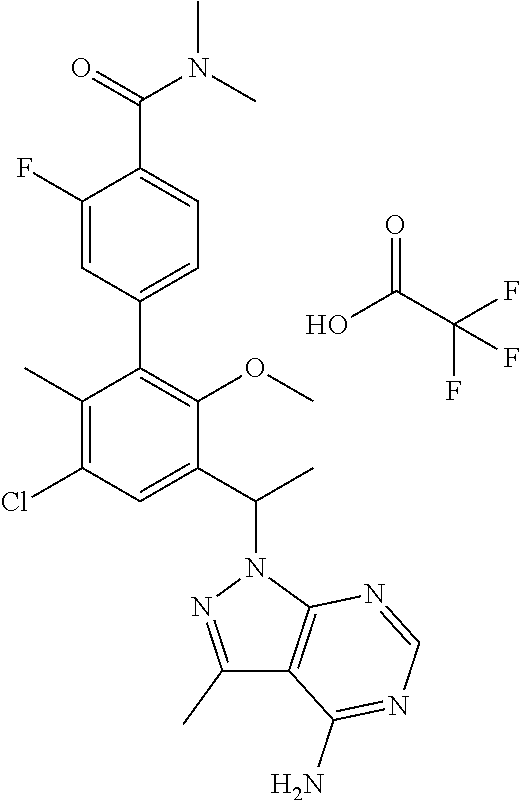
C1(C)=C(Cl)C=C(C(C)N2N=C(C)C3=C2N=CN=C3N)C(OC)=C1C1=CC=C(C(=O)N(C)C)C(F)=C1.OC(C(F)(F)F)=O
